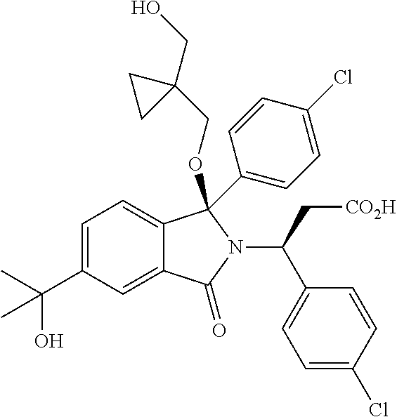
C1=C(C(C)(O)C)C=C2C(=C1)C(C1=CC=C(Cl)C=C1)(OCC1(CO)CC1)N(C(C1=CC=C(Cl)C=C1)C[CO2H])C2=O
